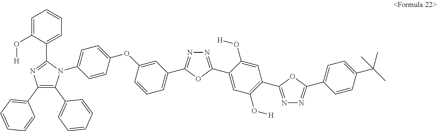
C1(C2=NN=C(C3=CC=C(C(C)(C)C)C=C3)O2)=C(O[H])C=C(C2=NN=C(C3=CC=CC(OC4=CC=C(N5C(C6=CC=CC=C6)=C(C6=CC=CC=C6)N=C5C5=CC=CC=C5O[H])C=C4)=C3)O2)C(O[H])=C1
